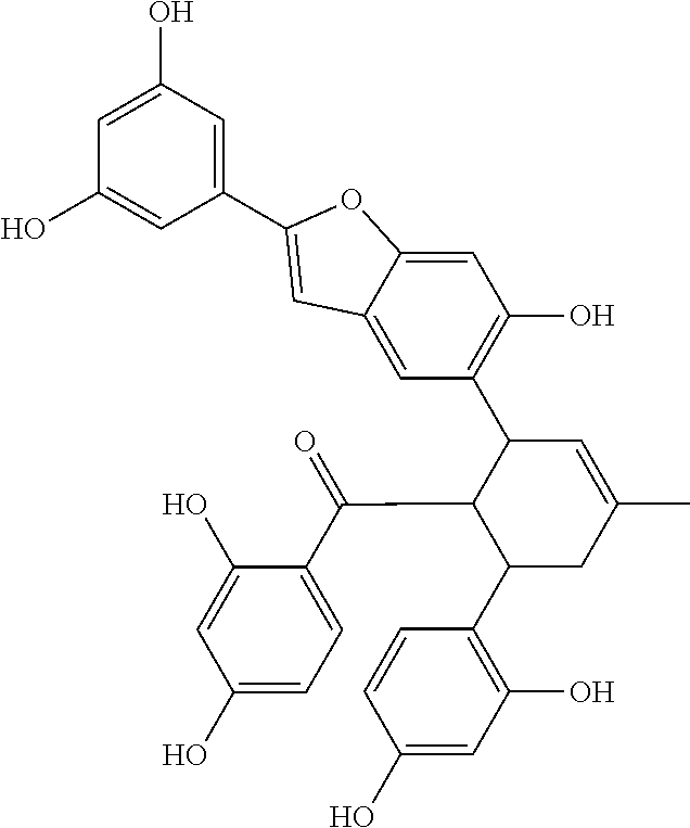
C1(O)=CC=C(C(=O)C2C(C3=C(O)C=C4C(=C3)C=C(C3=CC(O)=CC(O)=C3)O4)C=C(C)CC2C2=C(O)C=C(O)C=C2)C(O)=C1
